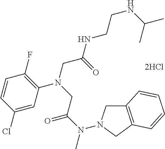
N(C(CN(CC(=O)NCCNC(C)C)C1=C(F)C=CC(Cl)=C1)=O)(C)N1CC2=C(C1)C=CC=C2
